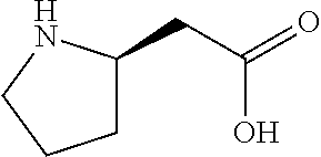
C1C(CC(=O)O)NCC1
